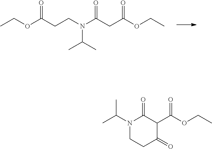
CCOC(CCN(C(C)C)C(CC(OCC)=O)=O)=O.CC(N1CCC(=O)C(C(OCC)=O)C1=O)C
